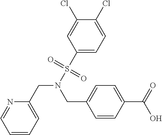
C1=CC=C(CN(S(=O)(=O)C2=CC=C(Cl)C(Cl)=C2)CC2=CC=C(C(=O)O)C=C2)N=C1
